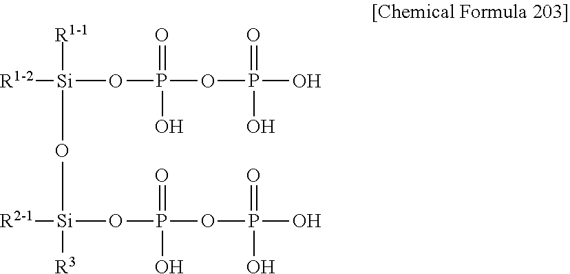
[R1-2][Si](O[Si](OP(=O)(OP(=O)(O)O)O)([R2-1])[R3])(OP(=O)(OP(=O)(O)O)O)[R1-1]
